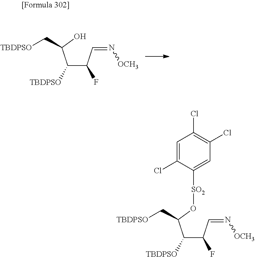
C(C(C=N[OCH3])F)(C(O[SO2]C1=CC(Cl)=C(Cl)C=C1Cl)C[TBDPSO])[TBDPSO].C(C(C=N[OCH3])F)(C(O)C[TBDPSO])[TBDPSO]
